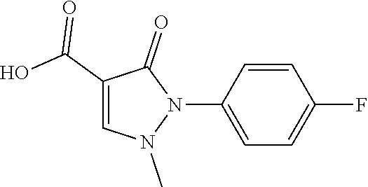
C1=C(N2C(=O)C(C(O)=O)=CN2C)C=CC(F)=C1
